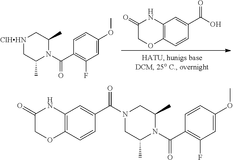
C1(=O)COC2=C(N1)C=C(C(O)=O)C=C2.[ClHHN]1CC(C)N(C(C2=C(F)C=C(OC)C=C2)=O)C(C)C1.C1(=O)COC2=C(N1)C=C(C(=O)N1CC(C)N(C(C3=C(F)C=C(OC)C=C3)=O)C(C)C1)C=C2
